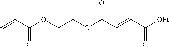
C=CC(OCCOC(C=CC([OEt])=O)=O)=O
